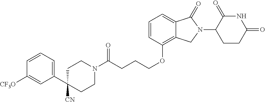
C(CCCOC1=C2C(=CC=C1)C(=O)N(C1C(=O)NC(=O)CC1)C2)(N1CCC(C2=CC=CC([CF3O])=C2)([CN])CC1)=O
